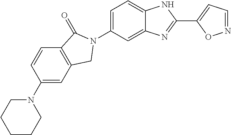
C1(N2CCCCC2)=CC2=C(C=C1)C(=O)N(C1=CC=C3C(=C1)N=C(C1=CC=NO1)N3)C2
